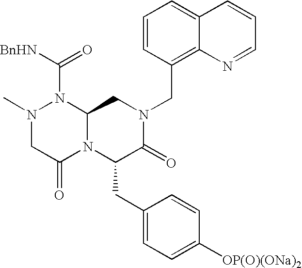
[BnHN]C(=O)N1N(C)CC(=O)N2C1CN(CC1=C3C(=CC=C1)C=CC=N3)C(=O)C2CC1=CC=C([OP(O)(ONa)2])C=C1
